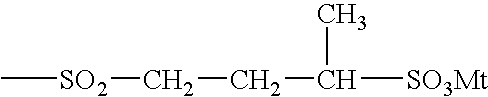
C[SO2]CCC([SO3Mt])C
